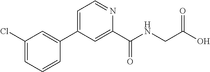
C1(C2=CC(Cl)=CC=C2)=CC=NC(C(NCC(O)=O)=O)=C1
